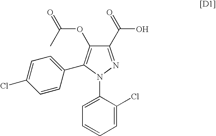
C1(C(=O)O)=NN(C2=CC=CC=C2Cl)C(C2=CC=C(Cl)C=C2)=C1OC(=O)C
